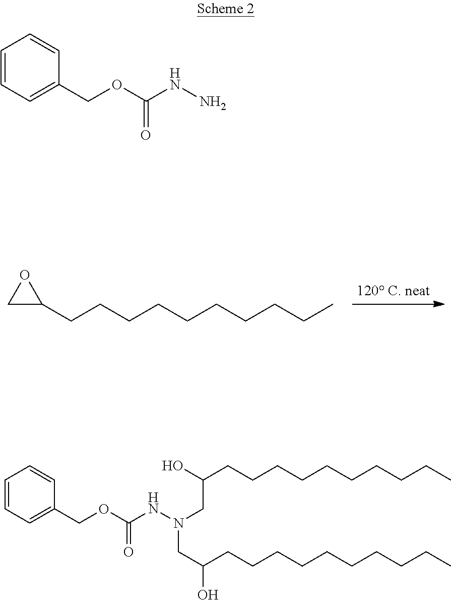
C1C(CCCCCCCCCC)O1.C1=CC=C(COC(NN)=O)C=C1.C1=CC=C(COC(NN(CC(CCCCCCCCCC)O)CC(O)CCCCCCCCCC)=O)C=C1
